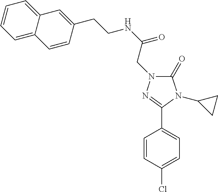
C(NC(=O)CN1C(=O)N(C2CC2)C(C2=CC=C(Cl)C=C2)=N1)CC1=CC2=CC=CC=C2C=C1
